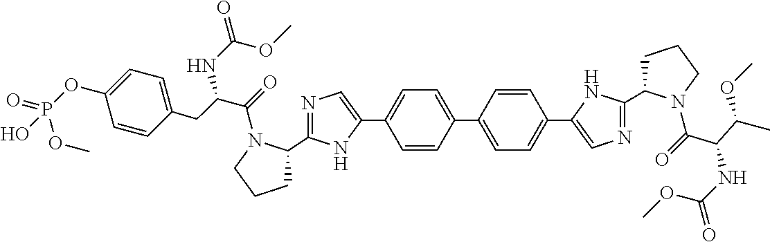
C1=CC(C2=CC=C(C3=CN=C(C4CCCN4C(C(NC(=O)OC)C(C)OC)=O)N3)C=C2)=CC=C1C1=CN=C(C2CCCN2C(=O)C(CC2=CC=C(OP(=O)(OC)O)C=C2)NC(=O)OC)N1
